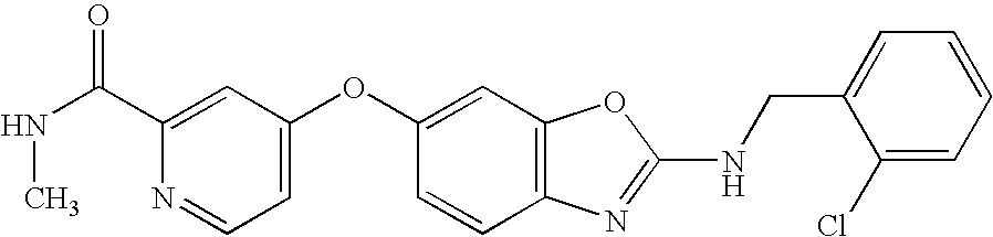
CNC(=O)C1=CC(OC2=CC3=C(C=C2)N=C(NCC2=CC=CC=C2Cl)O3)=CC=N1
